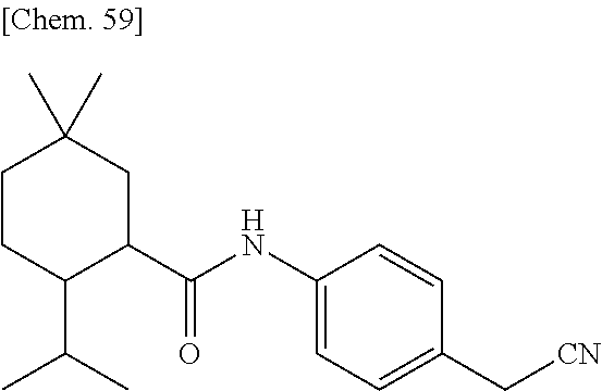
C1CC(C(C)C)C(C(NC2=CC=C(C[CN])C=C2)=O)CC1(C)C
